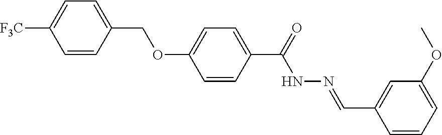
C1=CC(COC2=CC=C(C(=O)NN=CC3=CC(OC)=CC=C3)C=C2)=CC=C1[F3C]
